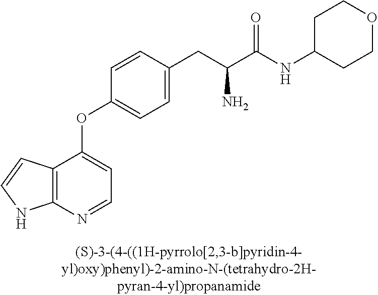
C1=CC(CC(C(NC2CCOCC2)=O)N)=CC=C1OC1=CC=NC2=C1C=CN2
